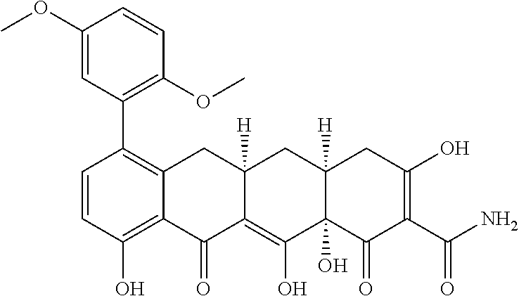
C1=CC(O)=C2C(=C1C1=C(OC)C=CC(OC)=C1)CC1([H])C(=C(O)C3(O)C([H])(C1)CC(O)=C(C(N)=O)C3=O)C2=O
